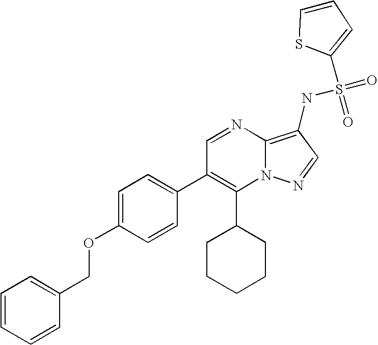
C1(C2CCCCC2)=C(C2=CC=C(OCC3=CC=CC=C3)C=C2)C=NC2=C(NS(=O)(=O)C3=CC=CS3)C=NN12
